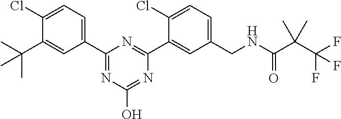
C1(CNC(C(C(F)(F)F)(C)C)=O)=CC=C(Cl)C(C2=NC(C3=CC=C(Cl)C(C(C)(C)C)=C3)=NC(O)=N2)=C1
